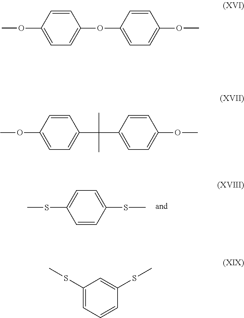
C1=CC(SC)=CC=C1SC.C1=C(OC)C=CC(OC2=CC=C(OC)C=C2)=C1.C1=C(OC)C=CC(C(C2=CC=C(OC)C=C2)(C)C)=C1.C1(SC)=CC=CC(SC)=C1
